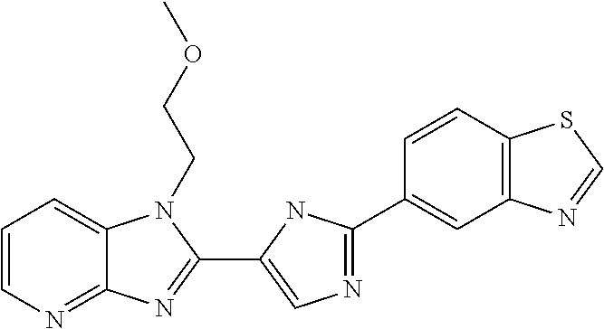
C1=CN=C2C(=C1)N(CCOC)C(C1=CN=C(C3=CC4=C(C=C3)SC=N4)N1)=N2
